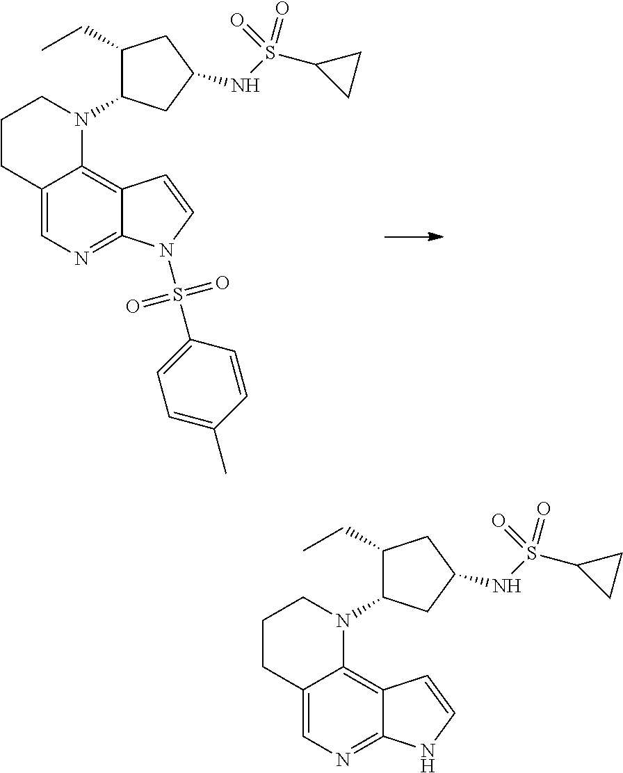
C12=CN=C3C(=C1N(C1C(CC)CC(NS(C4CC4)(=O)=O)C1)CCC2)C=CN3S(C1=CC=C(C)C=C1)(=O)=O.C12=CN=C3C(=C1N(C1C(CC)CC(NS(C4CC4)(=O)=O)C1)CCC2)C=CN3
